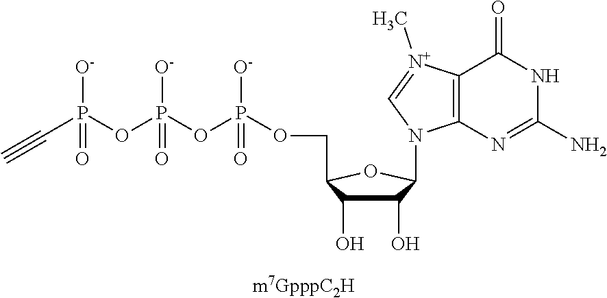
C1(O)C(O)C(COP(OP(OP(C#C)([O-])=O)([O-])=O)([O-])=O)OC1N1C2=C([N+](C)=C1)C(=O)NC(N)=N2
